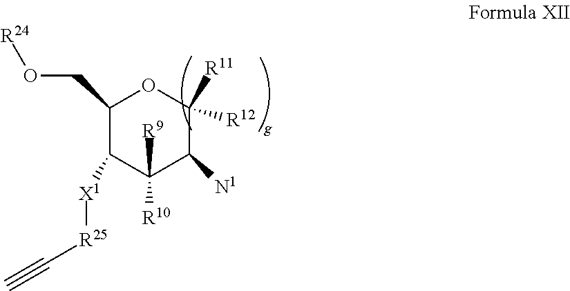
C1(CO[R24])C([X1][R25]C#C)C([R10])([R9])C([N1])C([R11])([R12])O1
